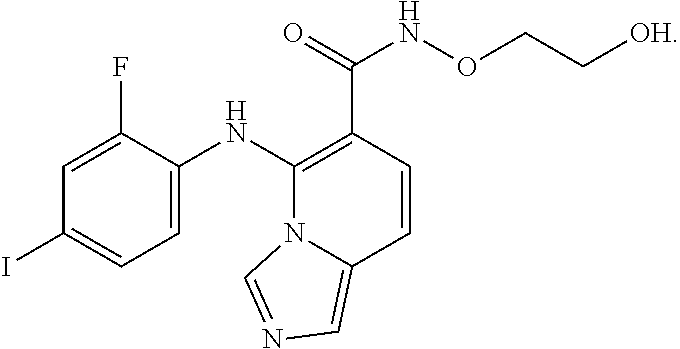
C1=C(NC2=C(C(=O)NOCC[OH])C=CC3=CN=CN23)C(F)=CC(I)=C1
